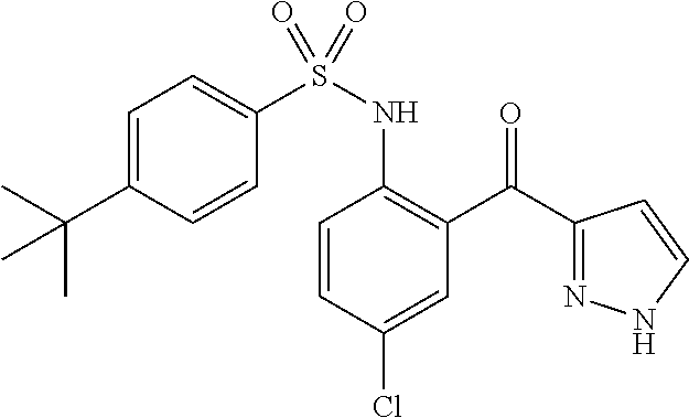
C1(C(C2=C(NS(C3=CC=C(C(C)(C)C)C=C3)(=O)=O)C=CC(Cl)=C2)=O)=NNC=C1
